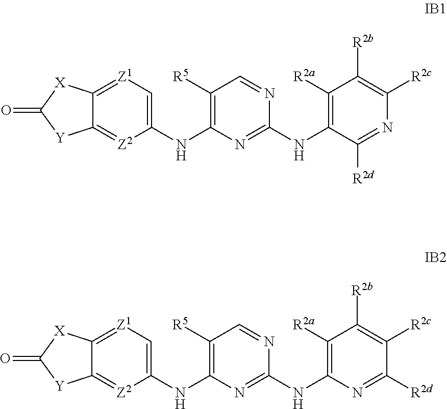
C12=[Z2]C(NC3=C([R5])C=NC(NC4=C([R2a])C([R2b])=C([R2c])N=C4[R2d])=N3)=C[Z1]=C1[X]C(=O)[Y]2.C12=[Z2]C(NC3=C([R5])C=NC(NC4=C([R2a])C([R2b])=C([R2c])C([R2d])=N4)=N3)=C[Z1]=C1[X]C(=O)[Y]2
